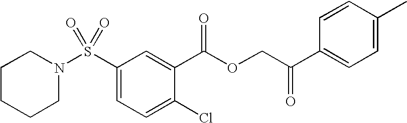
S(C1=CC=C(Cl)C(C(OCC(C2=CC=C(C)C=C2)=O)=O)=C1)(=O)(=O)N1CCCCC1
